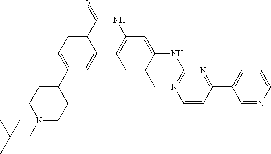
N(C(C1=CC=C(C2CCN(CC(C)(C)C)CC2)C=C1)=O)C1=CC=C(C)C(NC2=NC=CC(C3=CC=CN=C3)=N2)=C1
